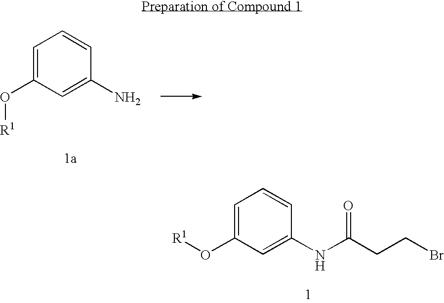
C1=C(O[R1])C=C(NC(CCBr)=O)C=C1.C1=C(O[R1])C=C(N)C=C1
